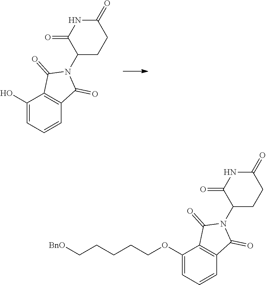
OC1=CC=CC2=C1C(=O)N(C1CCC(=O)NC1=O)C2=O.[BnO]CCCCCOC1=CC=CC2=C1C(=O)N(C1CCC(=O)NC1=O)C2=O
